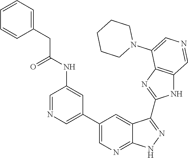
C1=NC=C(C2=CN=C3C(=C2)C(C2=NC4=C(N2)C=NC=C4N2CCCCC2)=NN3)C=C1NC(CC1=CC=CC=C1)=O
